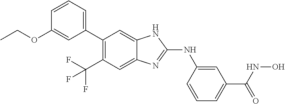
C1(C2=CC=CC(OCC)=C2)=C(C(F)(F)F)C=C2C(=C1)NC(NC1=CC(C(=O)NO)=CC=C1)=N2
